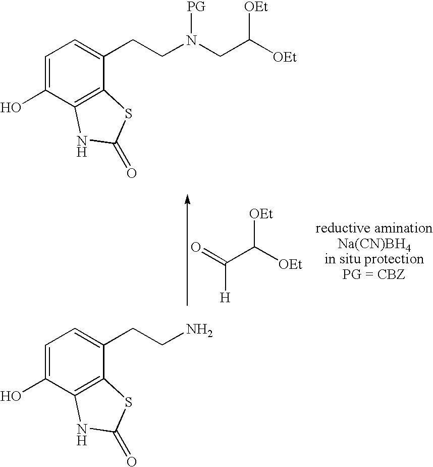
C(C([OEt])[OEt])(=O)[H].C1=C(O)C2=C(C(CCN(CC([OEt])[OEt])[PG])=C1)SC(=O)N2.C1=C(O)C2=C(C(CCN)=C1)SC(=O)N2
